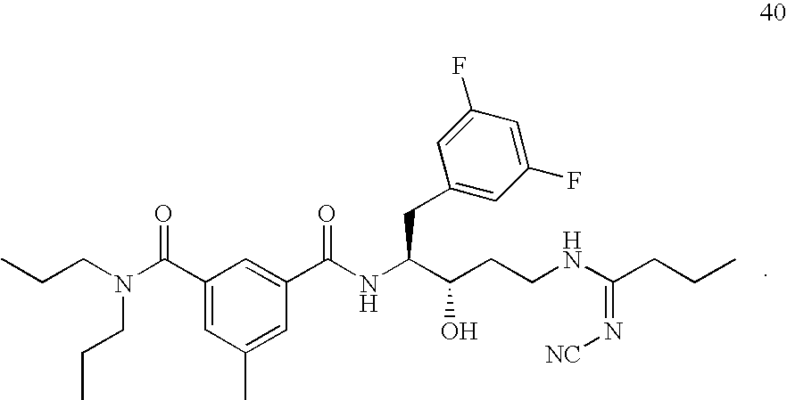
CCCN(C(C1=CC(C)=CC(C(NC(C(CCNC(CCC)=N[NC])O)CC2=CC(F)=CC(F)=C2)=O)=C1)=O)CCC
